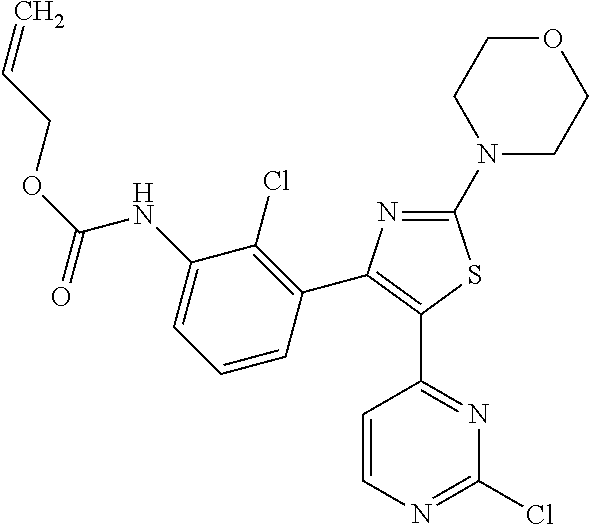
C1(NC(OCC=C)=O)=CC=CC(C2=C(C3=NC(Cl)=NC=C3)SC(N3CCOCC3)=N2)=C1Cl
